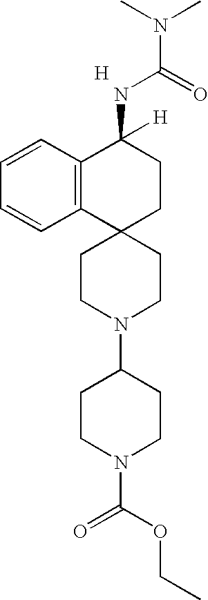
C12=C(C=CC=C1)C(NC(N(C)C)=O)([H])CCC21CCN(C2CCN(C(OCC)=O)CC2)CC1.[H]
